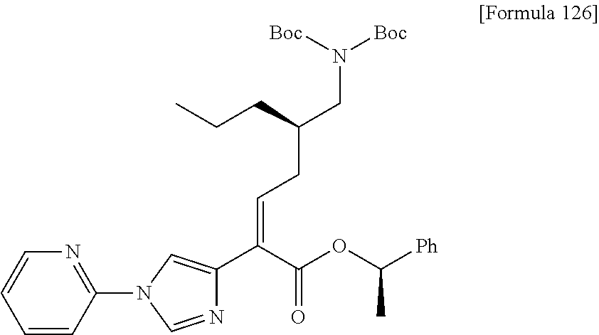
N1=C(N2C=NC(C(C(OC(C)[Ph])=O)=CCC(CCC)CN([Boc])[Boc])=C2)C=CC=C1
